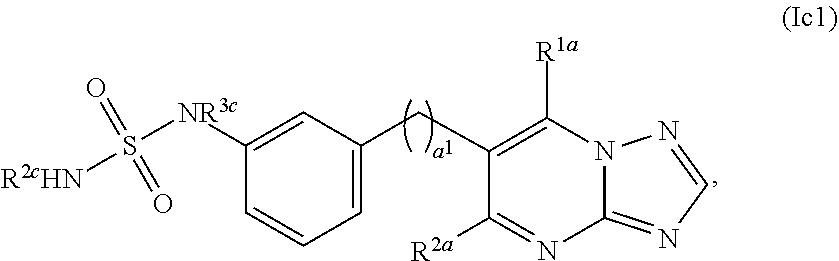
C1([NR3c]S([R2cHN])(=O)=O)=CC(CC2=C([R1a])N3C(=NC=N3)N=C2[R2a])=CC=C1
